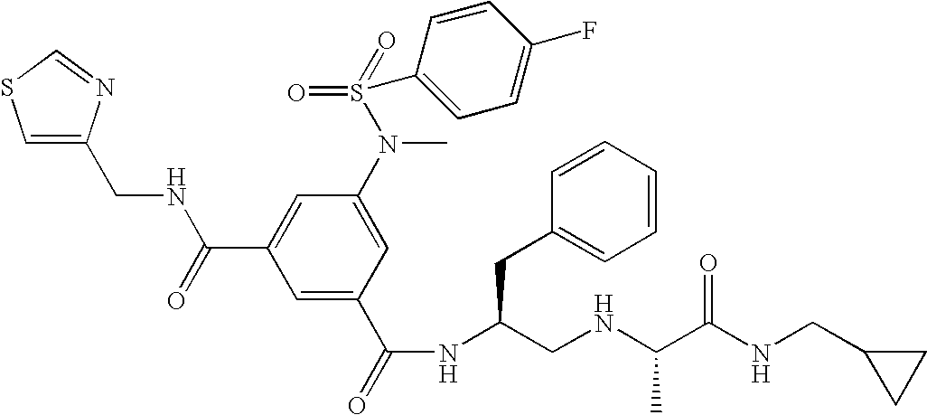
C1=C(CNC(C2=CC(N(S(=O)(=O)C3=CC=C(F)C=C3)C)=CC(C(=O)NC(CNC(C(NCC3CC3)=O)C)CC3=CC=CC=C3)=C2)=O)N=CS1
